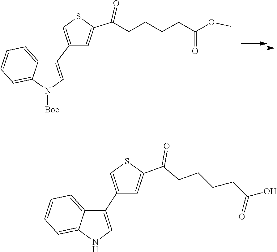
C1=C(C(=O)CCCCC(OC)=O)SC=C1C1=CN([Boc])C2=CC=CC=C12.C1=C(C(=O)CCCCC(O)=O)SC=C1C1=CNC2=CC=CC=C12
